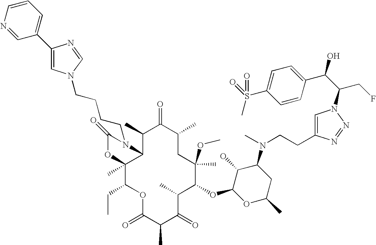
C1(C)C2C(C)(C(CC)OC(=O)C(C)C(=O)C(C)C(OC3OC(C)CC(N(C)CCC4=CN(C(C(O)C5=CC=C(S(=O)(C)=O)C=C5)CF)N=N4)C3O)C(C)(OC)CC(C)C1=O)OC(=O)N2CCCCN1C=C(C2=CC=CN=C2)N=C1
